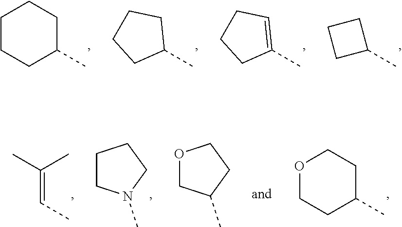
C1CCC(C)CC1.C1(C)CCCC1.C1(C)=CCCC1.C1(C)CCC1.C(=CC)(C)C.C1CN(C)CC1.O1CC(C)CC1.O1CCC(C)CC1
